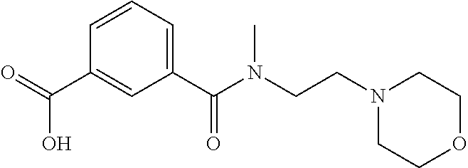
C(C1=CC(C(N(CCN2CCOCC2)C)=O)=CC=C1)(=O)O
